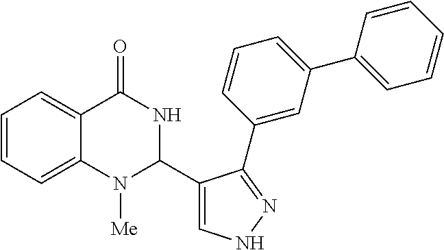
C1=CC=C2C(=C1)C(=O)NC(C1=CNN=C1C1=CC(C3=CC=CC=C3)=CC=C1)N2[Me]
